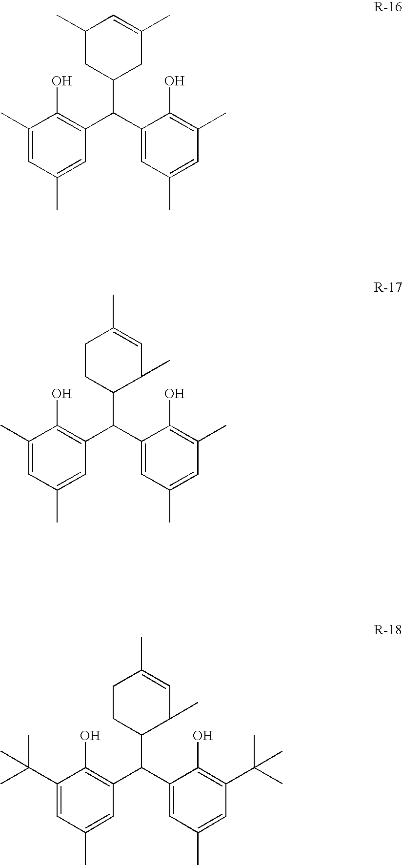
C1(C(C2=CC(C)=CC(C)=C2O)C2CC(C)=CC(C)C2)=C(O)C(C)=CC(C)=C1.C1(C(C2=CC(C)=CC(C)=C2O)C2C(C)C=C(C)CC2)=C(O)C(C)=CC(C)=C1.C1(C(C2=CC(C)=CC(C(C)(C)C)=C2O)C2C(C)C=C(C)CC2)=C(O)C(C(C)(C)C)=CC(C)=C1
